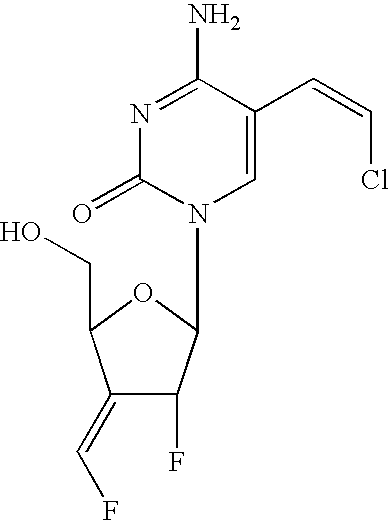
N1=C(N)C(C=CCl)=CN(C2C(F)C(=CF)C(CO)O2)C1=O
